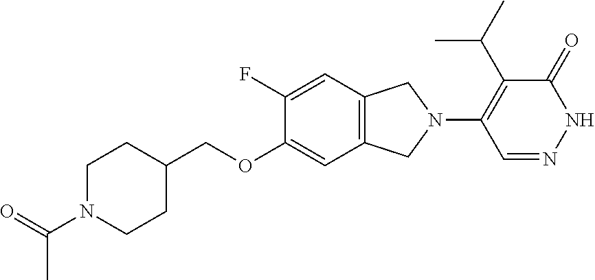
C1N(C(=O)C)CCC(COC2=CC3=C(C=C2F)CN(C2=C(C(C)C)C(=O)NN=C2)C3)C1
